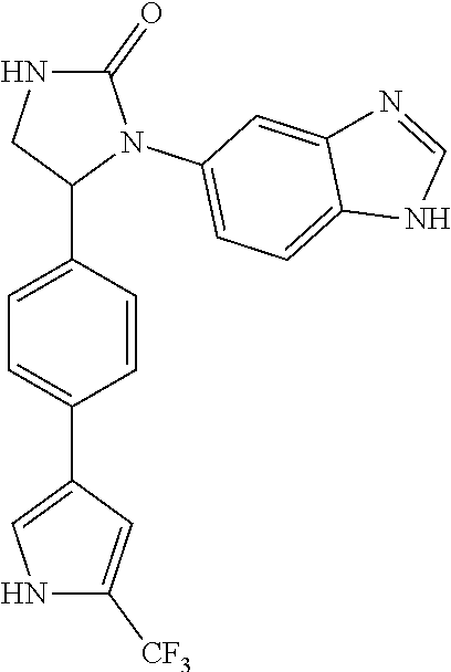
C1=C(C2N(C3=CC=C4C(=C3)N=CN4)C(=O)NC2)C=CC(C2=CNC([CF3])=C2)=C1
